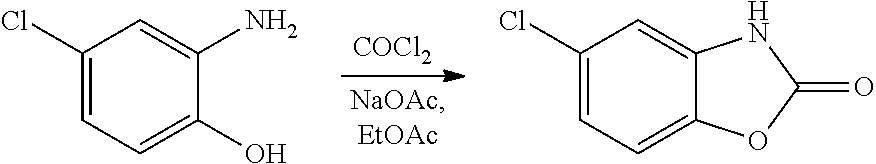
[COCl2].C1(Cl)=CC=C(O)C(N)=C1.C1(Cl)=CC=C2C(=C1)NC(=O)O2
